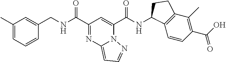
C1(C(=O)NCC2=CC(C)=CC=C2)=NC2=CC=NN2C(C(=O)NC2C3=C(C(C)=C(C(=O)O)C=C3)CC2)=C1
